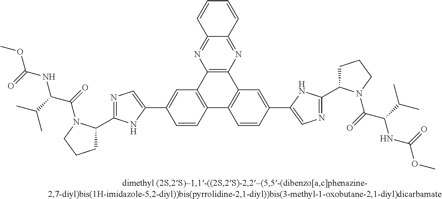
C1=C(C2=CN=C(C3CCCN3C(C(NC(OC)=O)C(C)C)=O)N2)C=CC2=C1C1=C(C3=C2C=CC(C2=CN=C(C4CCCN4C(C(NC(OC)=O)C(C)C)=O)N2)=C3)N=C2C(=N1)C=CC=C2
